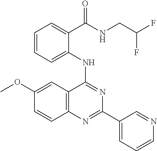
C1(OC)=CC2=C(C=C1)N=C(C1=CC=CN=C1)N=C2NC1=CC=CC=C1C(=O)NCC(F)F
